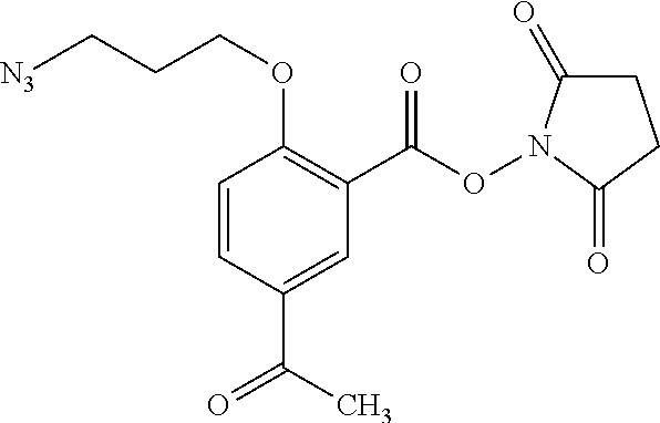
C1=CC(C(C)=O)=CC(C(ON2C(=O)CCC2=O)=O)=C1OCCC[N3]
